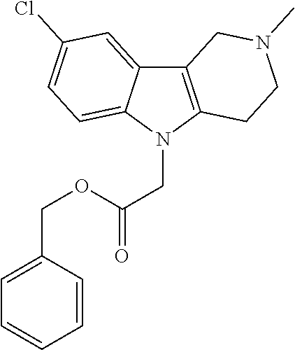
C12=C(N(CC(=O)OCC3=CC=CC=C3)C3=CC=C(Cl)C=C13)CCN(C)C2
